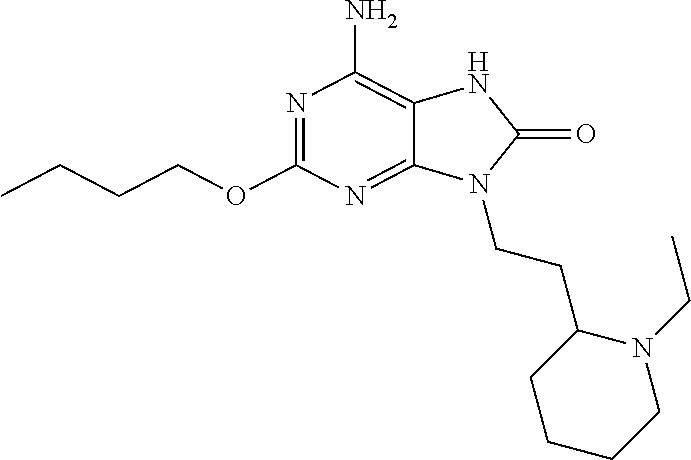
N1=C(OCCCC)N=C2C(=C1N)NC(=O)N2CCC1CCCCN1CC
